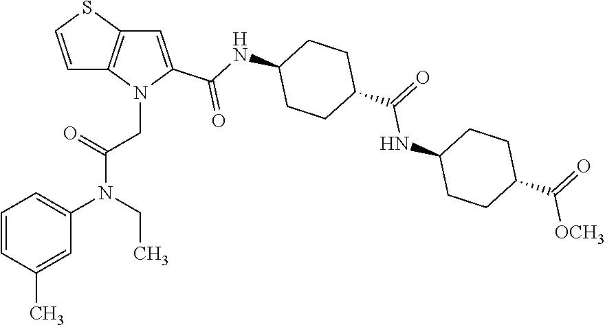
C1=CC(C)=CC(N(CC)C(=O)CN2C(C(=O)NC3CCC(C(NC4CCC(C([OCH3])=O)CC4)=O)CC3)=CC3=C2C=CS3)=C1
